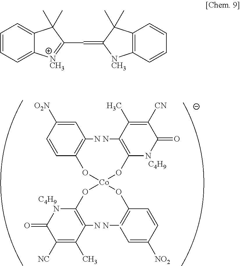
[C4H9].[C4H9].C1=C([O2N])C=CC(O[Co](OC2=C(N)C(C)=C([CN])C(=O)N2)(OC2=C(N)C(C)=C([NC])C(=O)N2)OC2=C(N)C=C([NO2])C=C2)=C1N.C1=CC=C2C(=C1)C(C)(C)C(C=C1[NCH3]C3=C(C1(C)C)C=CC=C3)=[NCH3]2
